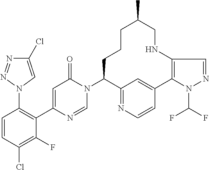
C1=CC(Cl)=C(F)C(C2=CC(=O)N(C3C4=NC=CC(=C4)C4=C(NCC(C)CCC3)C=NN4C(F)F)C=N2)=C1N1C=C(Cl)N=N1
